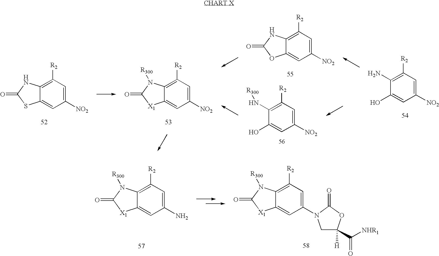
C1([NO2])=CC([R2])=C(N)C(O)=C1.C1([NO2])=CC([R2])=C2C(=C1)SC(=O)N2.C1([NO2])=CC([R2])=C2C(=C1)[X1]C(=O)N2[R300].C1([NO2])=CC([R2])=C2C(=C1)OC(=O)N2.C1([NO2])=CC([R2])=C(N[R300])C(O)=C1.C1(N)=CC([R2])=C2C(=C1)[X1]C(=O)N2[R300].C1(N2CC([H])(C([NHR1])=O)OC2=O)=CC([R2])=C2C(=C1)[X1]C(=O)N2[R300]
